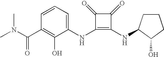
CN(C(C1=C(O)C(NC2=C(NC3CCCC3O)C(=O)C2=O)=CC=C1)=O)C
